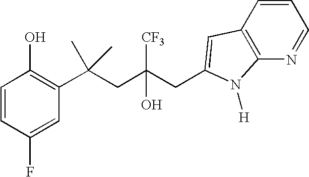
C1(F)=CC(C(CC(CC2=CC3=C(N=CC=C3)N2[H])([CF3])O)(C)C)=C(O)C=C1
